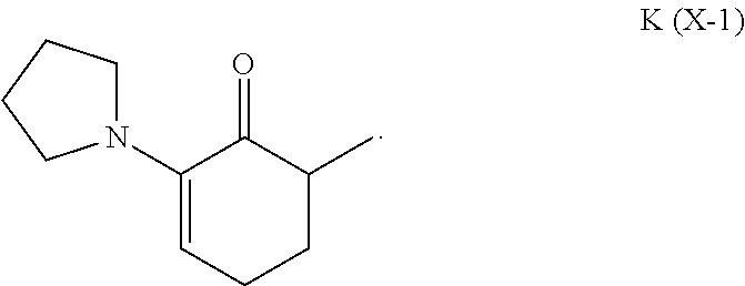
N1(C2=CCCC(C)C2=O)CCCC1
